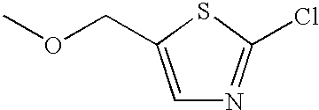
C1=C(COC)SC(Cl)=N1
